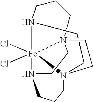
N12CCCN34CCN5[Fe]13(Cl)(Cl)N(CC4)(CC2)CCC5
